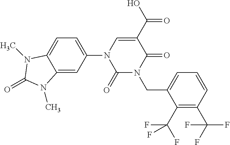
C1=C2C(=CC(N3C(=O)N(CC4=CC=CC(C(F)(F)F)=C4C(F)(F)F)C(=O)C(C(=O)O)=C3)=C1)N(C)C(=O)N2C
